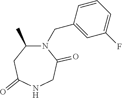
C1=CC(CN2C(C)CC(=O)NCC2=O)=CC(F)=C1
